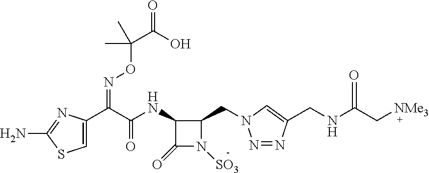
C1(=O)N([SO3])C(CN2N=NC(CNC(C[NMe3])=O)=C2)C1NC(C(C1=CSC(N)=N1)=NOC(C)(C(=O)O)C)=O
